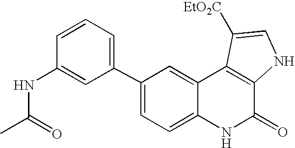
C1(C2=CC=CC(NC(C)=O)=C2)=CC=C2C(=C1)C1=C(C(=O)N2)NC=C1[EtO2C]
